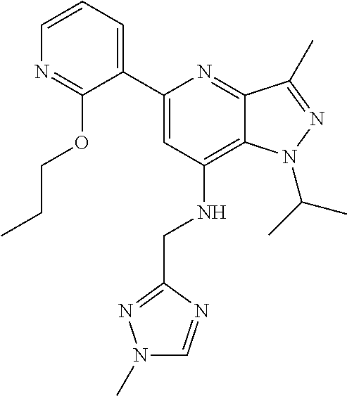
C1(C2=CC(NCC3=NN(C)C=N3)=C3C(=N2)C(C)=NN3C(C)C)=CC=CN=C1OCCC
